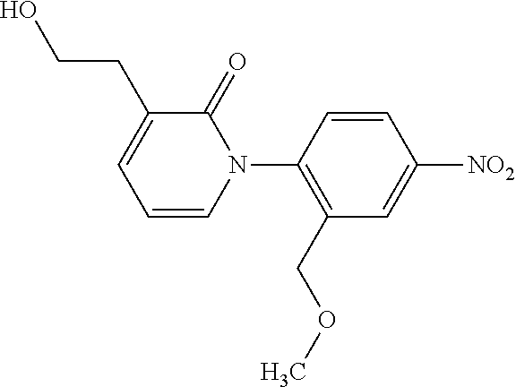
C1=CC(N2C(=O)C(CCO)=CC=C2)=C(COC)C=C1[NO2]
